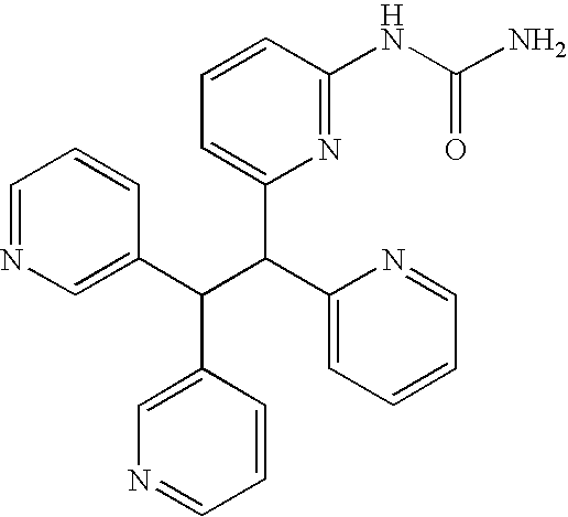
C1=NC=C(C(C(C2=CC=CC=N2)C2=CC=CC(NC(N)=O)=N2)C2=CN=CC=C2)C=C1
